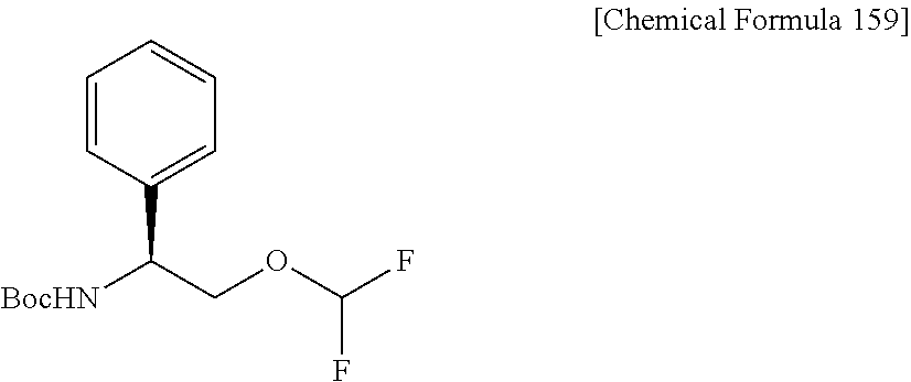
C1=CC(C([BocHN])COC(F)F)=CC=C1
